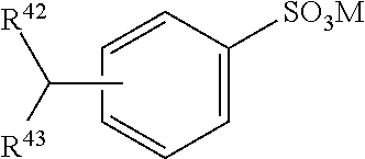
C1=CC([SO3M])=CC=C1.CC([R43])[R42]
